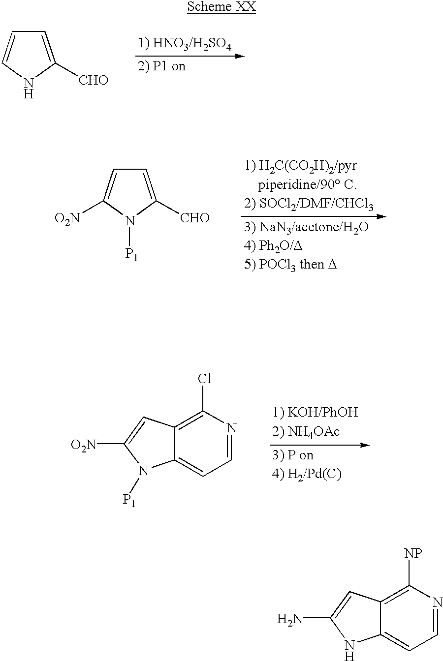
C1=NC(Cl)=C2C(=C1)N([P1])C([O2N])=C2.C1=NC([NP])=C2C(=C1)NC(N)=C2.C1=C([CHO])NC=C1.C1=C([CHO])N([P1])C([O2N])=C1
